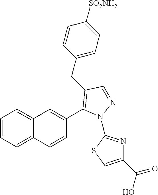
C1=CC=C2C(=C1)C=C(C1=C(CC3=CC=C([SO2NH2])C=C3)C=NN1C1=NC(C(=O)O)=CS1)C=C2
